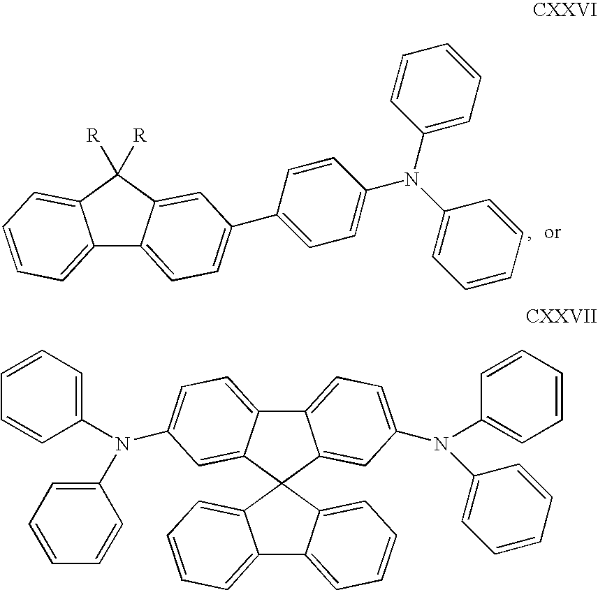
C12=CC=CC=C1C([R])([R])C1=CC(C3=CC=C(N(C4=CC=CC=C4)C4=CC=CC=C4)C=C3)=CC=C21.C12=CC=CC=C1C1(C3=CC=CC=C23)C2=CC(N(C3=CC=CC=C3)C3=CC=CC=C3)=CC=C2C2=CC=C(N(C3=CC=CC=C3)C3=CC=CC=C3)C=C21
